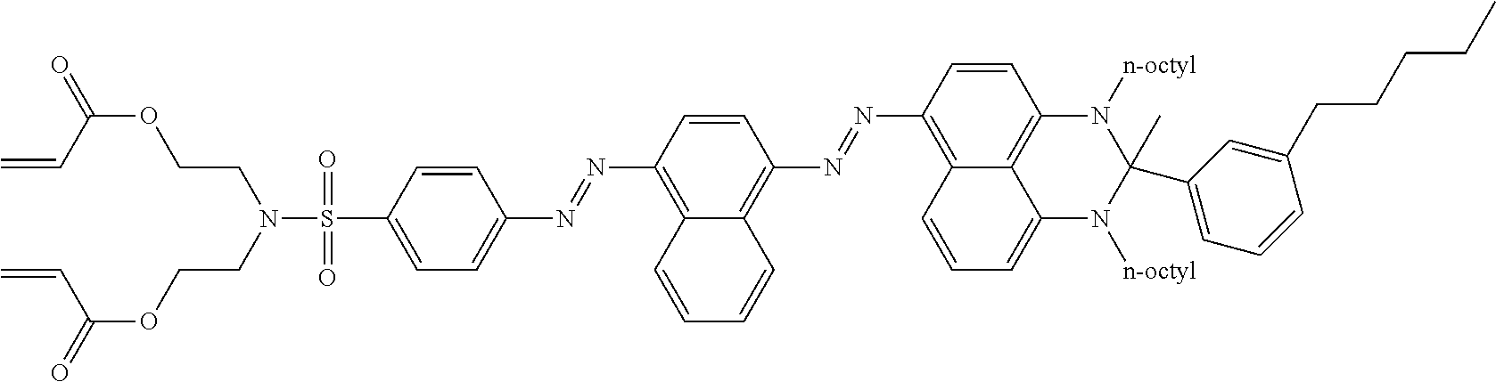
S(C1=CC=C(N=NC2=C3C(=C(N=NC4=C5C6=C(C=C4)N([n-octyl])C(C)(C4=CC=CC(CCCCC)=C4)N([n-octyl])C6=CC=C5)C=C2)C=CC=C3)C=C1)(=O)(N(CCOC(=O)C=C)CCOC(=O)C=C)=O
